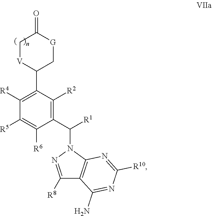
C1([R4])=C(C2C[G]C(=O)C[V]2)C([R2])=C(C(N2N=C([R8])C3=C2N=C([R10])N=C3N)[R1])C([R6])=C1[R5]
